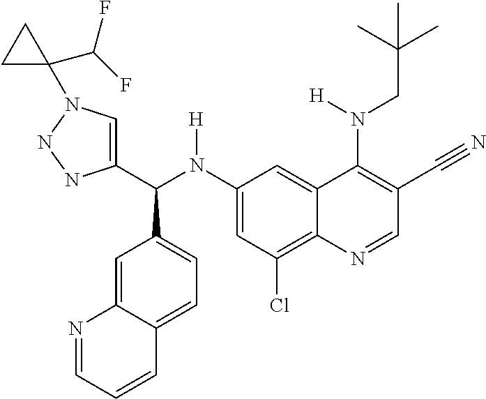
C1(N(C(C2=CN(C3(C(F)F)CC3)NN2)C2=CC=C3C(=C2)N=CC=C3)[H])=CC(Cl)=C2C(=C1)C(N(CC(C)(C)C)[H])=C(C#N)C=N2
